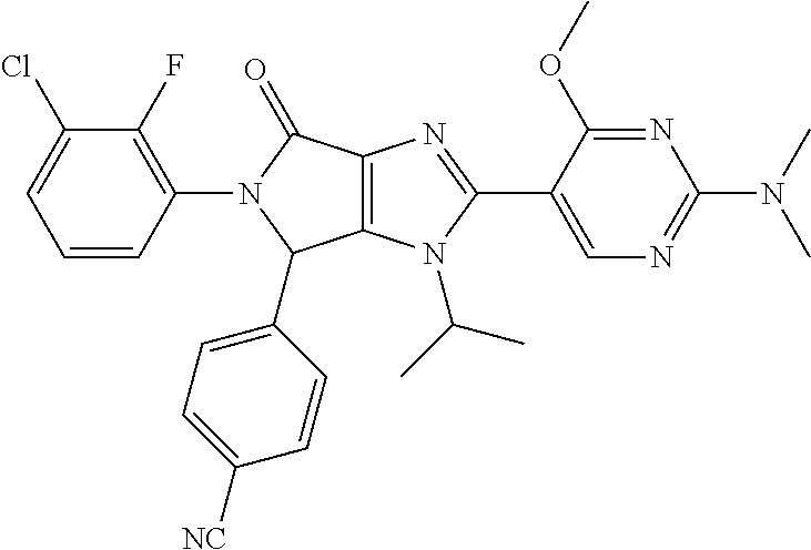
C12=C(N(C(C)C)C(C3=CN=C(N(C)C)N=C3OC)=N1)C(C1=CC=C([NC])C=C1)N(C1=C(F)C(Cl)=CC=C1)C2=O
